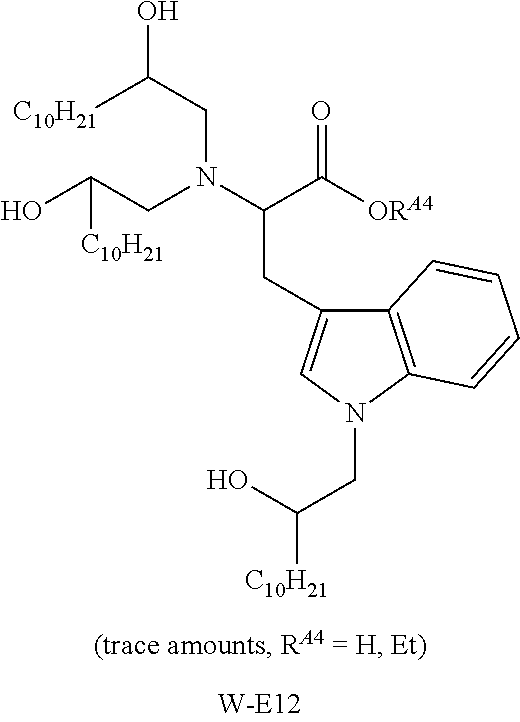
C(N(C(C(=O)[ORA4])CC1=CN(CC([C10H21])O)C2=C1C=CC=C2)CC(O)[C10H21])C([C10H21])O
